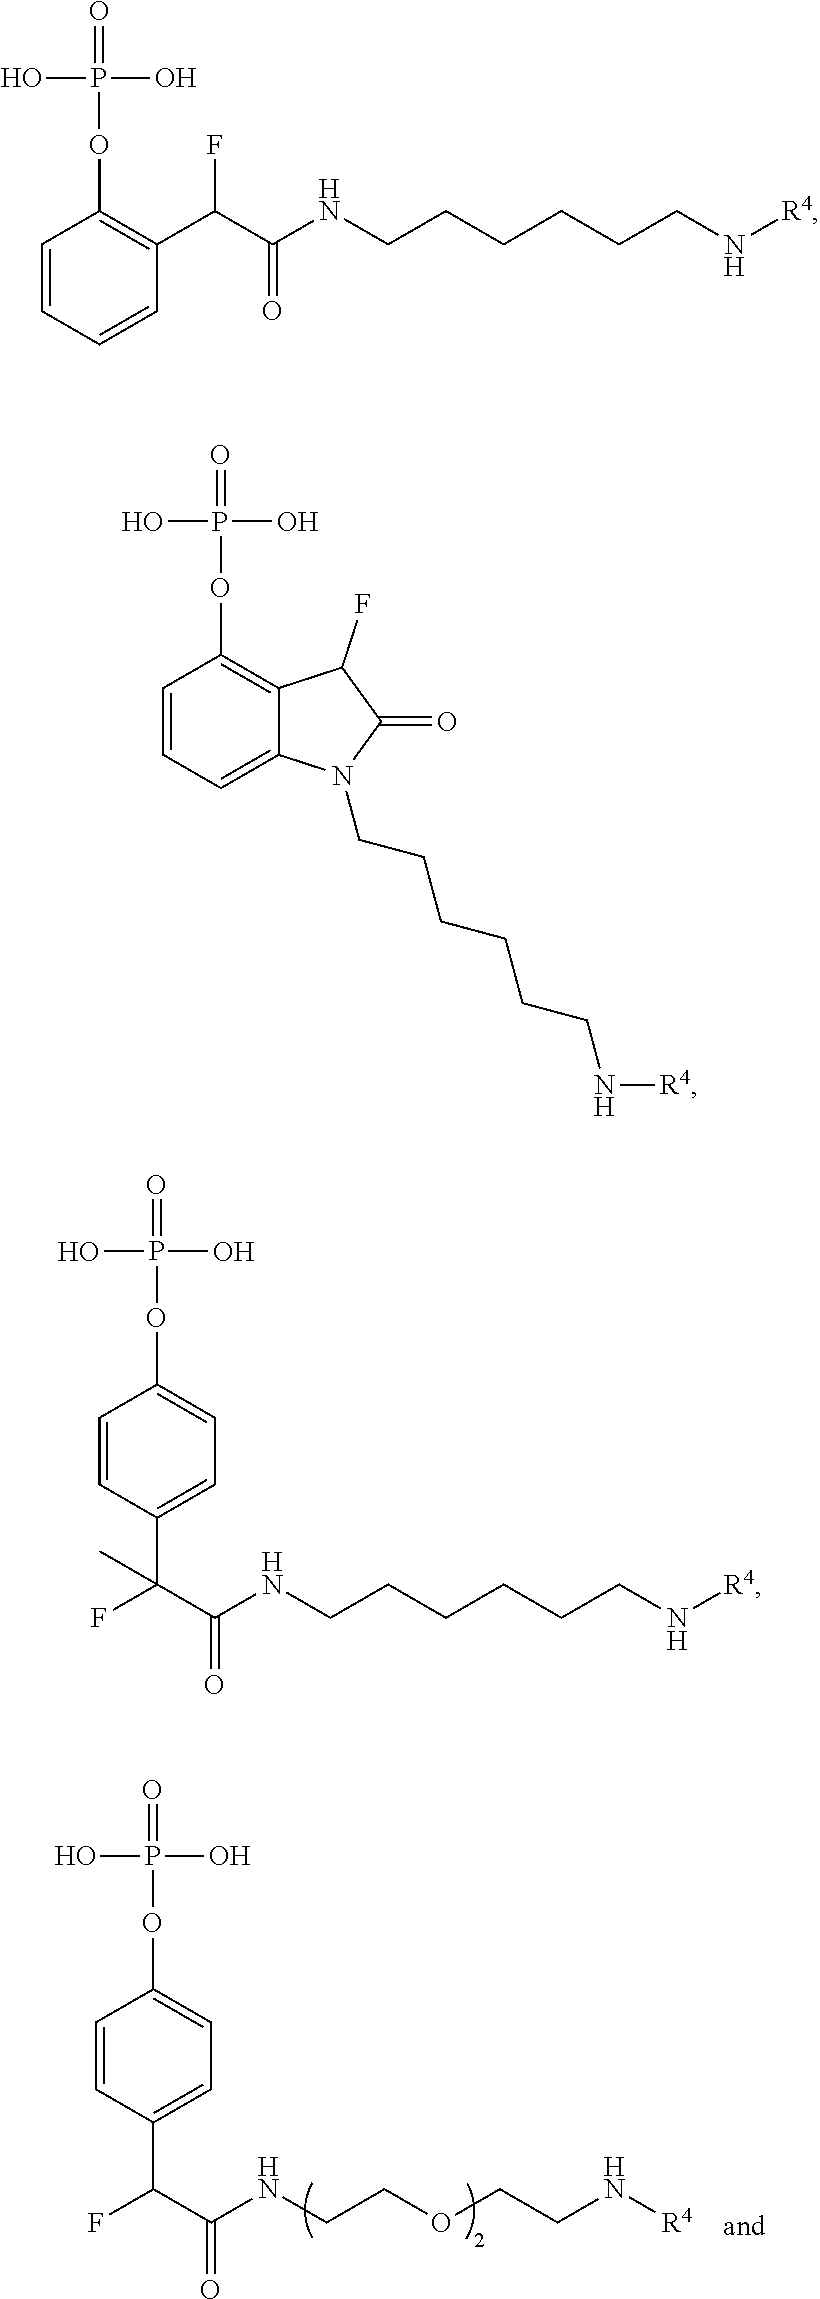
C1=CC(C(C(=O)NCCOCCN[R4])F)=CC=C1OP(O)(O)=O.C1=CC=CC(C(C(NCCCCCCN[R4])=O)F)=C1OP(O)(O)=O.C1=CC=C2C(=C1OP(O)(O)=O)C(F)C(=O)N2CCCCCCN[R4].C1=CC(C(C(=O)NCCCCCCN[R4])(F)C)=CC=C1OP(O)(O)=O
